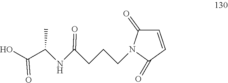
C(C(NC(CCCN1C(=O)C=CC1=O)=O)C)(O)=O
